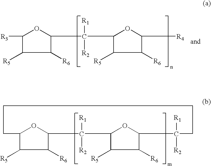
C1([R3])C([R5])C([R6])C(C([R1])([R2])C2C([R5])C([R6])C([R4])O2)O1.C12C([R5])C([R6])C(O1)C([R1])([R2])C1C([R5])C([R6])C(O1)C([R2])([R1])CCCC2
